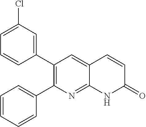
C1=C(Cl)C=C(C2=C(C3=CC=CC=C3)N=C3C(=C2)C=CC(=O)N3)C=C1
